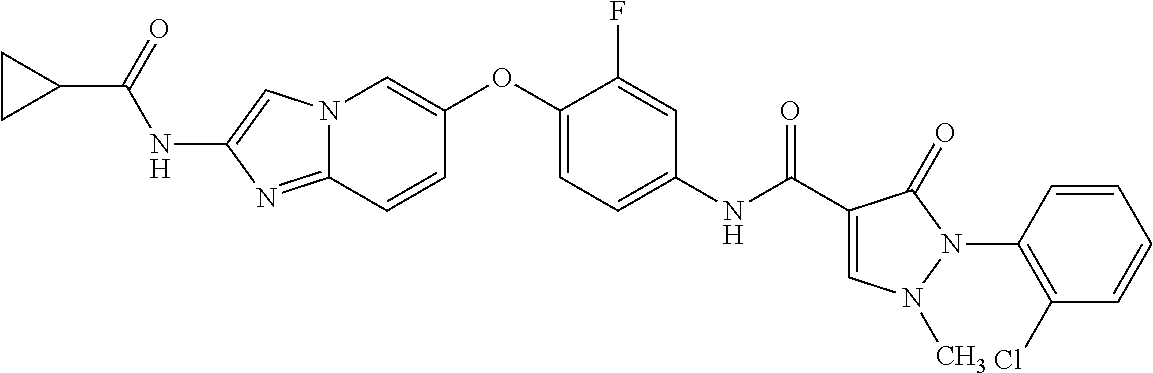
N12C(=NC(NC(C3CC3)=O)=C1)C=CC(OC1=CC=C(NC(=O)C3=CN(C)N(C4=C(Cl)C=CC=C4)C3=O)C=C1F)=C2
